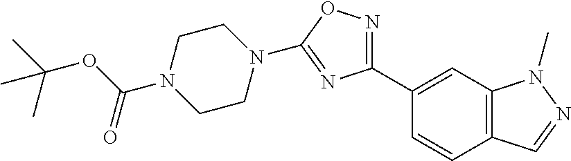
O(C(=O)N1CCN(C2=NC(C3=CC4=C(C=C3)C=NN4C)=NO2)CC1)C(C)(C)C
